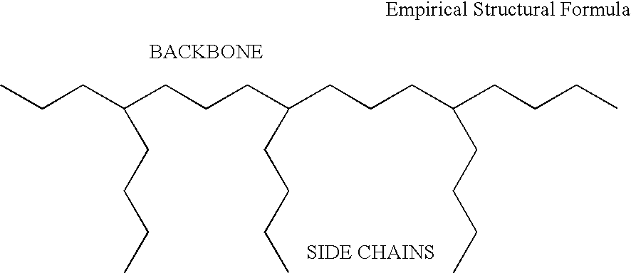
CCCC(CCCC(CCCC(CCCC)CCCC)CCCC)CCCC
